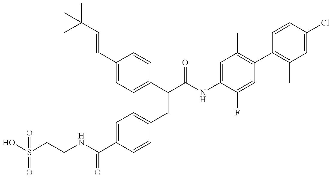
OS(CCNC(C1=CC=C(CC(C(NC2=CC(C)=C(C3=C(C)C=C(Cl)C=C3)C=C2F)=O)C2=CC=C(C=CC(C)(C)C)C=C2)C=C1)=O)(=O)=O
